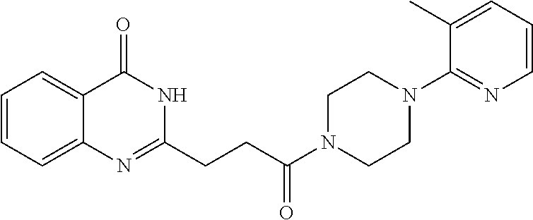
C12=CC=CC=C1C(=O)NC(CCC(N1CCN(C3=NC=CC=C3C)CC1)=O)=N2
